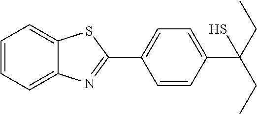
C1=CC=C2C(=C1)SC(C1=CC=C(C(CC)(CC)S)C=C1)=N2
